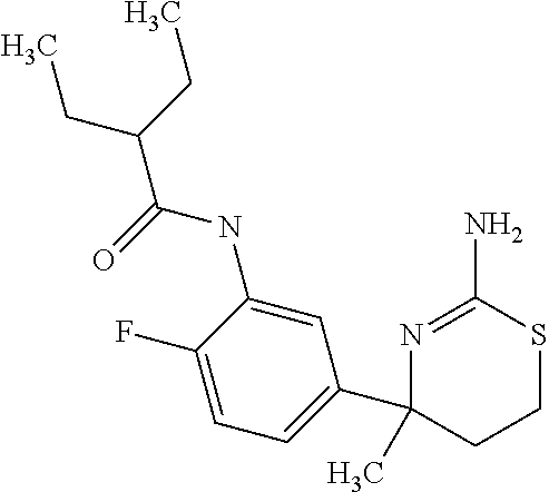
C1=C(NC(=O)C(CC)CC)C(F)=CC=C1C1(C)CCSC(N)=N1
